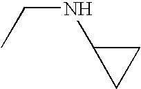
CCNC1CC1
